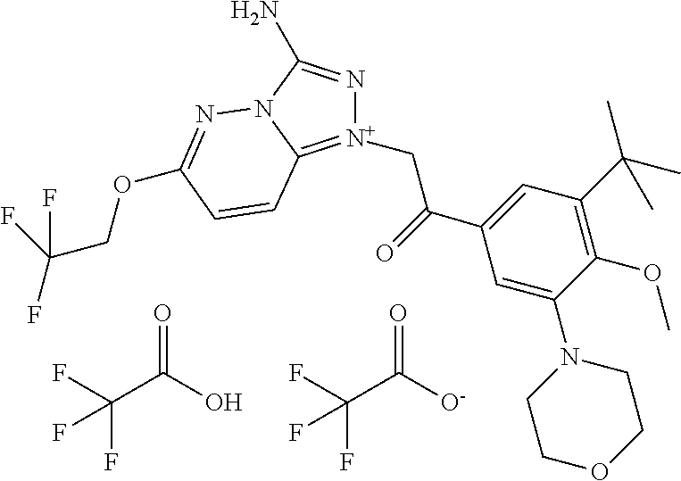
FC(C([O-])=O)(F)F.C(C1=CC(C(C)(C)C)=C(OC)C(N2CCOCC2)=C1)(=O)C[N+]1=C2N(C(N)=N1)N=C(OCC(F)(F)F)C=C2.FC(C(O)=O)(F)F
